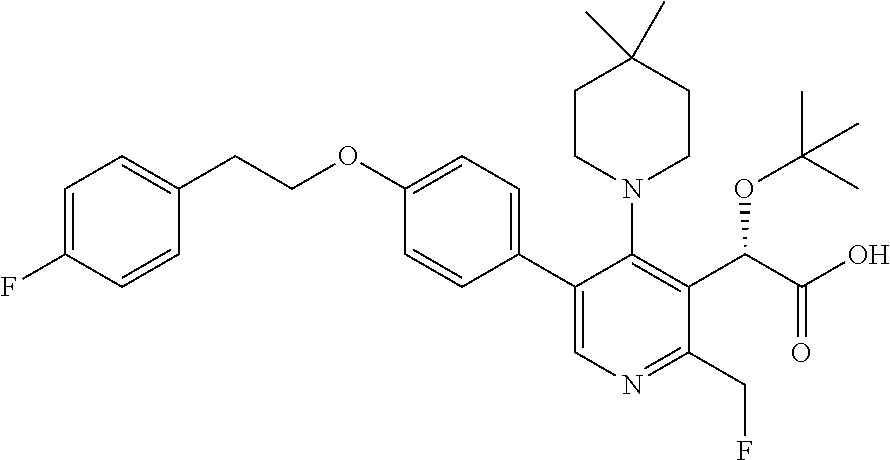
C1(C2=CN=C(CF)C(C(C(O)=O)OC(C)(C)C)=C2N2CCC(C)(C)CC2)=CC=C(OCCC2=CC=C(F)C=C2)C=C1
